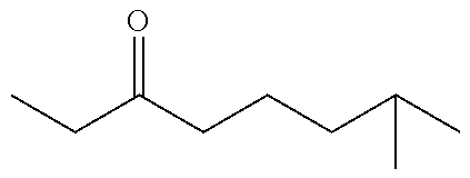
CCC(CCCC(C)C)=O
